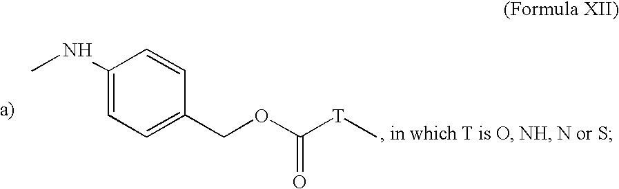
CNC1=CC=C(COC([T]C)=O)C=C1
